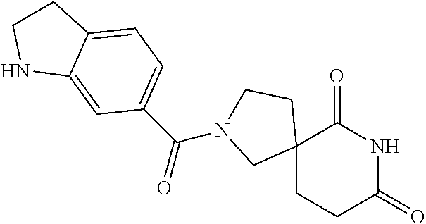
C12(CCC(=O)NC1=O)CCN(C(=O)C1=CC=C3C(=C1)NCC3)C2
